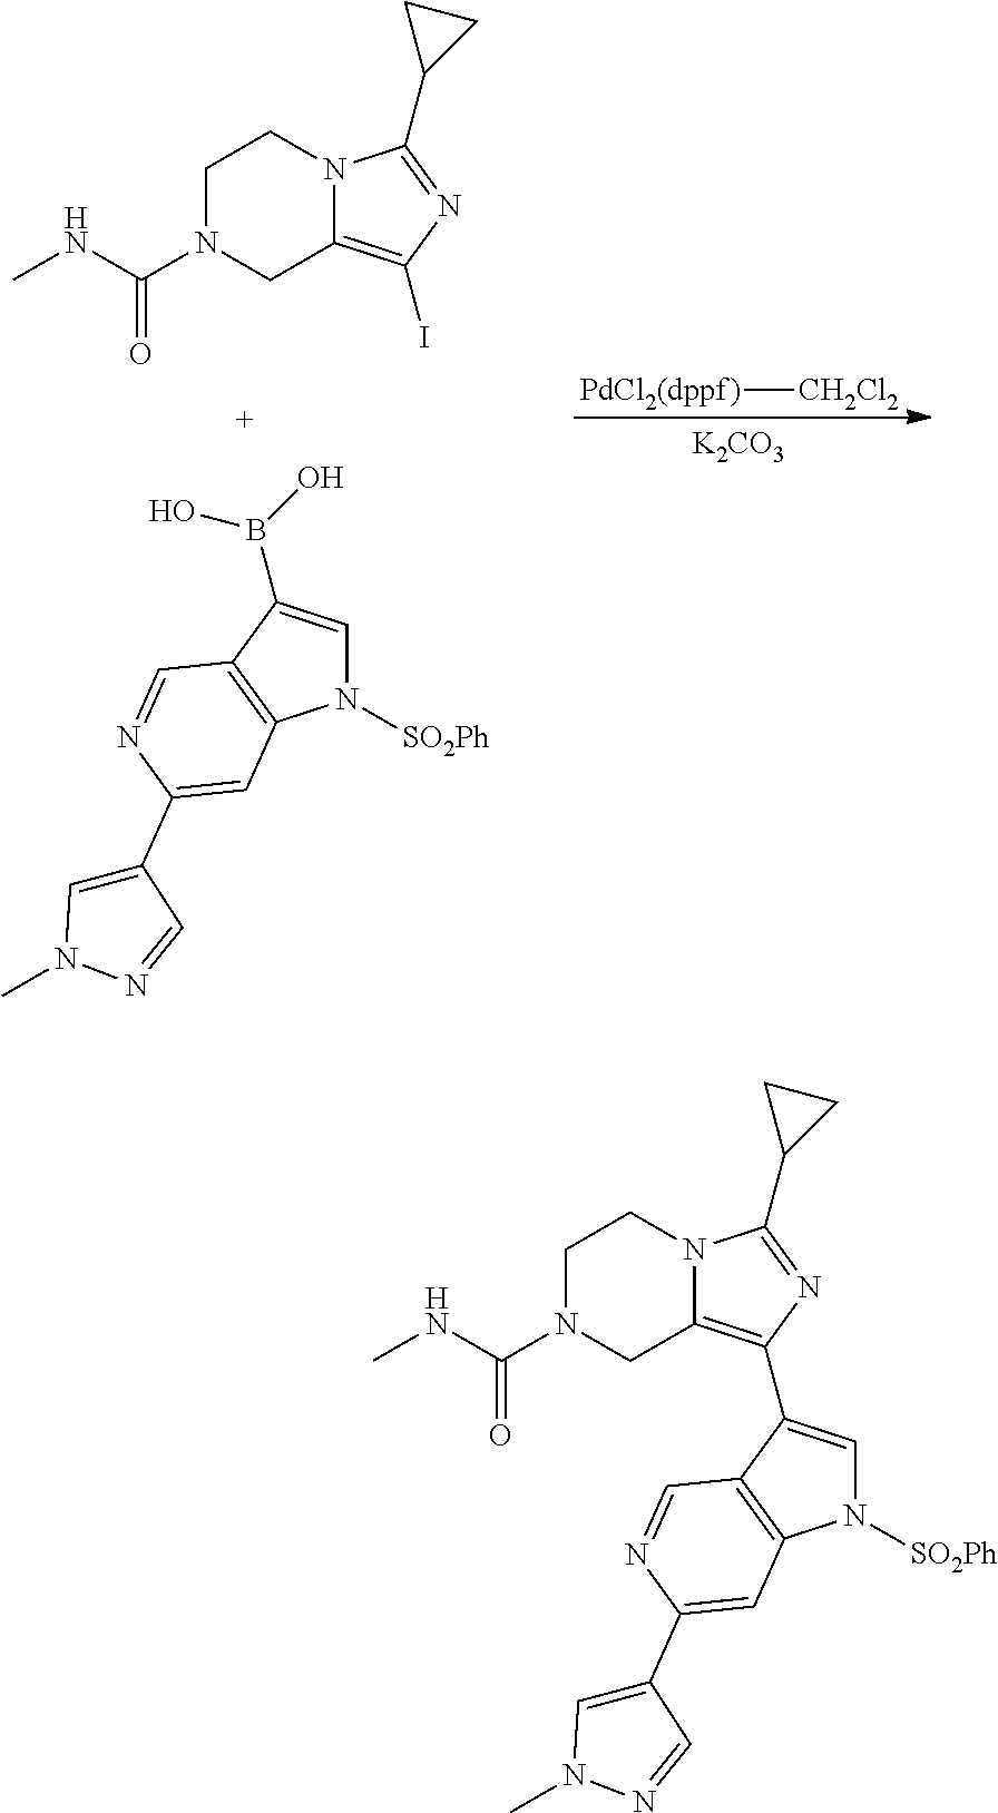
C1N(C(=O)NC)CC2=C(I)N=C(C3CC3)N2C1.B(C1=CN([SO2Ph])C2=C1C=NC(C1=CN(C)N=C1)=C2)(O)O.[PdCl2(dppf)][CH2Cl2].[K2CO3].C1N(C(=O)NC)CC2=C(C3=CN([SO2Ph])C4=C3C=NC(C3=CN(C)N=C3)=C4)N=C(C3CC3)N2C1
